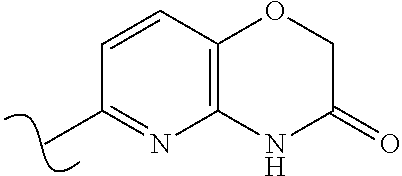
C1=CC2=C(N=C1C)NC(=O)CO2
